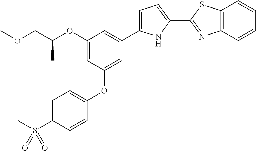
C1(OC(COC)C)=CC(OC2=CC=C(S(C)(=O)=O)C=C2)=CC(C2=CC=C(C3=NC4=C(S3)C=CC=C4)N2)=C1
